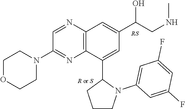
N1=CC(N2CCOCC2)=NC2=C1C=C(C(CNC)O)C=C2C1CCCN1C1=CC(F)=CC(F)=C1
